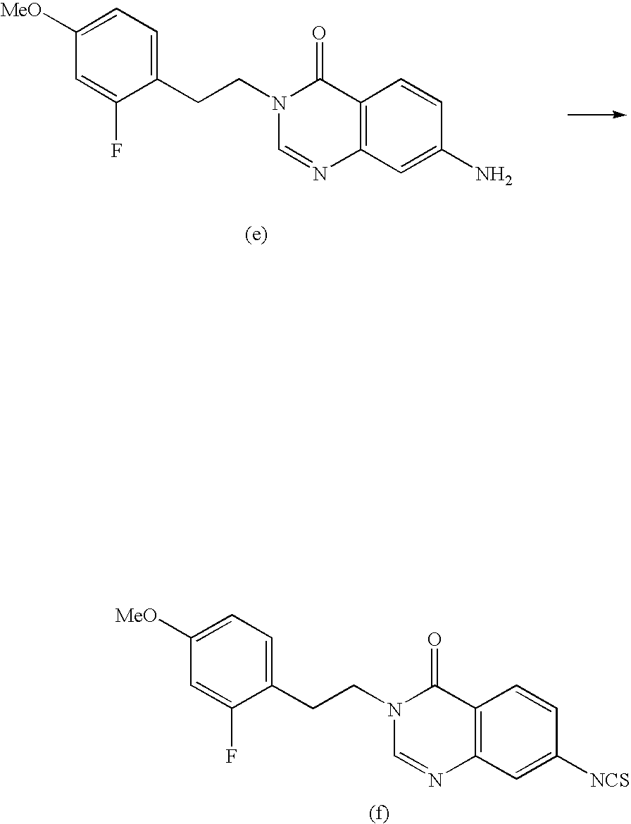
C1([MeO])=CC=C(CCN2C(=O)C3=C(C=C(N)C=C3)N=C2)C(F)=C1.C1([MeO])=CC=C(CCN2C(=O)C3=C(N=C2)C=C([NCS])C=C3)C(F)=C1
